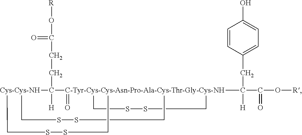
[Cys-Cys-NH]12C([H])(CCC(=O)O[R])[C-Tyr-Cys-Cys-Asn-Pro-Ala-Cys-Thr-Gly-Cys-NH]3(C([H])(C(=O)O[R])CC4=CC=C(O)C=C4)(=O)(CSSC3)(CSSC1)CSSC2
